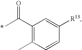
C(C1=C(C)C=CC([R13])=C1)(=O)C
